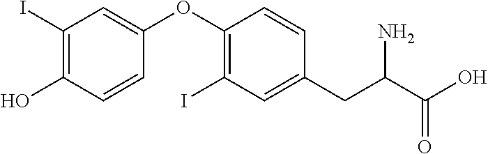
C1(I)=C(O)C=CC(OC2=C(I)C=C(CC(C(O)=O)N)C=C2)=C1
